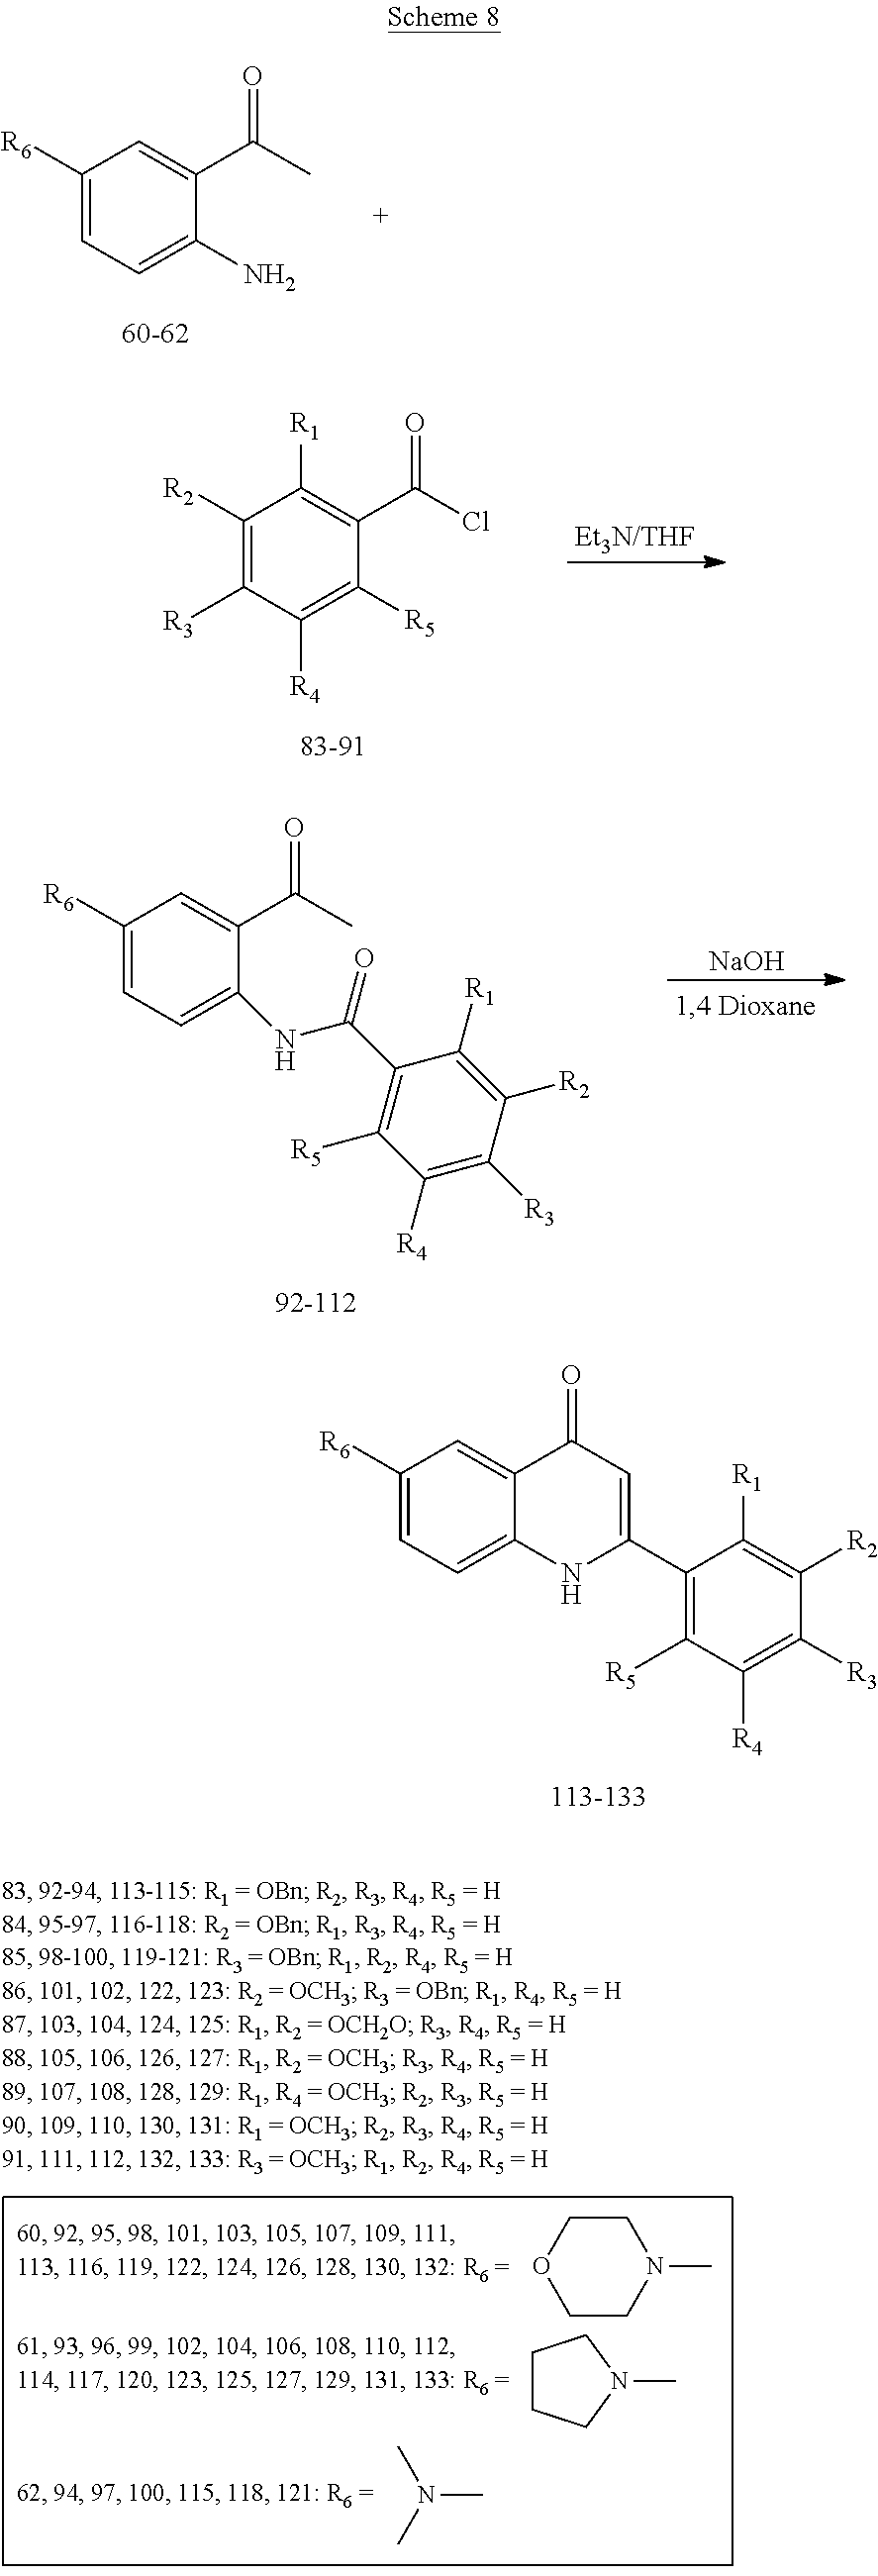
C1([R6])=CC=C2C(=C1)C(=O)C=C(C1=C([R5])C([R4])=C([R3])C([R2])=C1[R1])N2.C1([R6])=CC=C(N)C(C(C)=O)=C1.[Et3N/THF].C1([R2])=C([R3])C([R4])=C([R5])C(C(Cl)=O)=C1[R1].C1([R6])=CC=C(NC(C2=C([R5])C([R4])=C([R3])C([R2])=C2[R1])=O)C(C(C)=O)=C1.[NaOH].C1CN(C)CCO1.C1CCN(C)C1.CN(C)C
